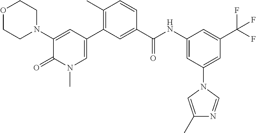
O1CCN(C2=CC(C3=C(C)C=CC(C(NC4=CC(N5C=C(C)N=C5)=CC(C(F)(F)F)=C4)=O)=C3)=CN(C)C2=O)CC1
